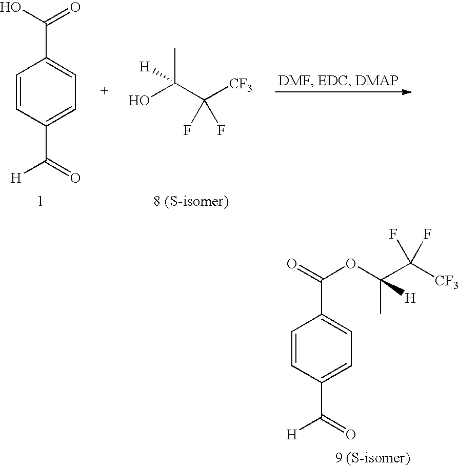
C(C1=CC=C(C(=O)[H])C=C1)(=O)O.CC(O)(C([CF3])(F)F)[H].C(C1=CC=C(C(=O)[H])C=C1)(OC(C)(C([CF3])(F)F)[H])=O
